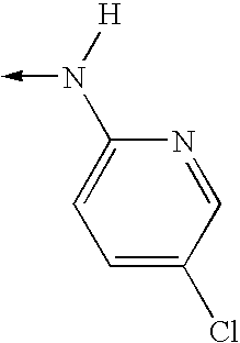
N(->C)([H])C1=CC=C(Cl)C=N1
